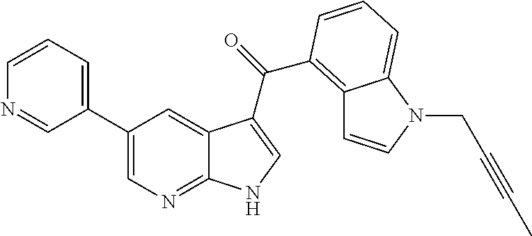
C1(C2=CN=C3C(=C2)C(C(=O)C2=C4C=CN(CC#CC)C4=CC=C2)=CN3)=CC=CN=C1
